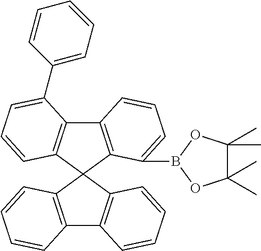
C12=C(C3(C4=C1C(C1=CC=CC=C1)=CC=C4)C1=C(C4=C3C=CC=C4)C=CC=C1)C(B1OC(C)(C)C(C)(C)O1)=CC=C2
